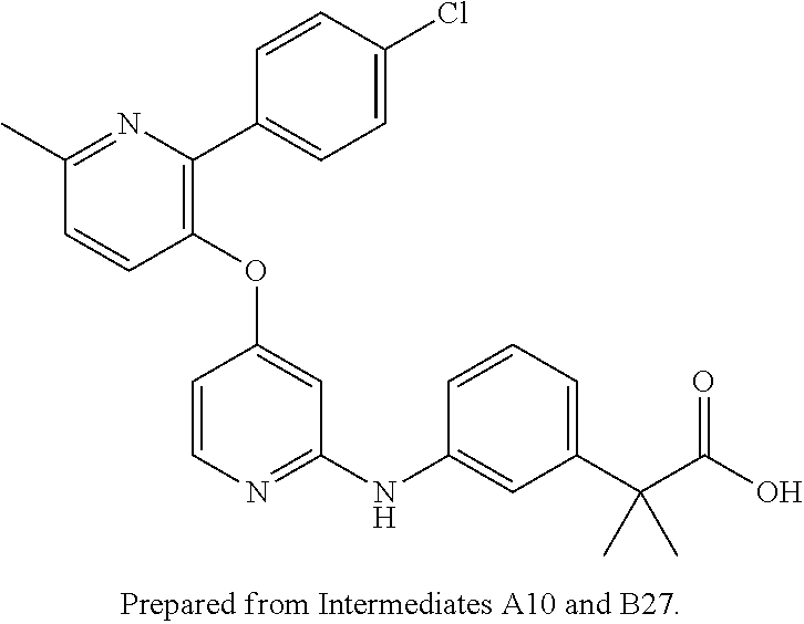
C1(OC2=CC(NC3=CC(C(C(O)=O)(C)C)=CC=C3)=NC=C2)=C(C2=CC=C(Cl)C=C2)N=C(C)C=C1
